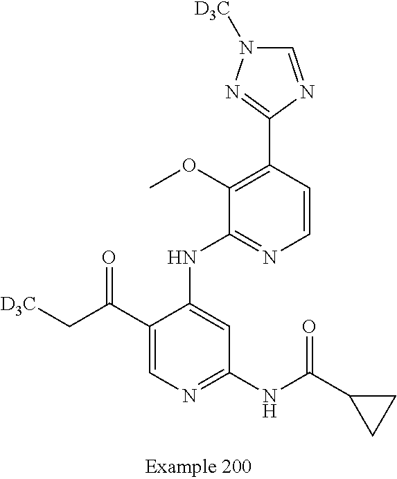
C1(NC2=NC=CC(C3=NN([D3C])C=N3)=C2OC)=CC(NC(C2CC2)=O)=NC=C1C(C[D3C])=O
